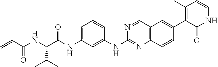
C1=C(NC(C(NC(C=C)=O)C(C)C)=O)C=C(NC2=NC3=C(C=N2)C=C(C2=C(C)C=CNC2=O)C=C3)C=C1
